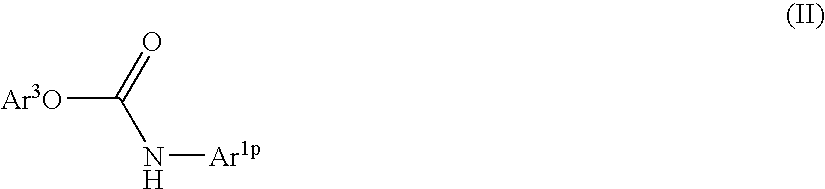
[Ar3O]C(N[Ar1p])=O
